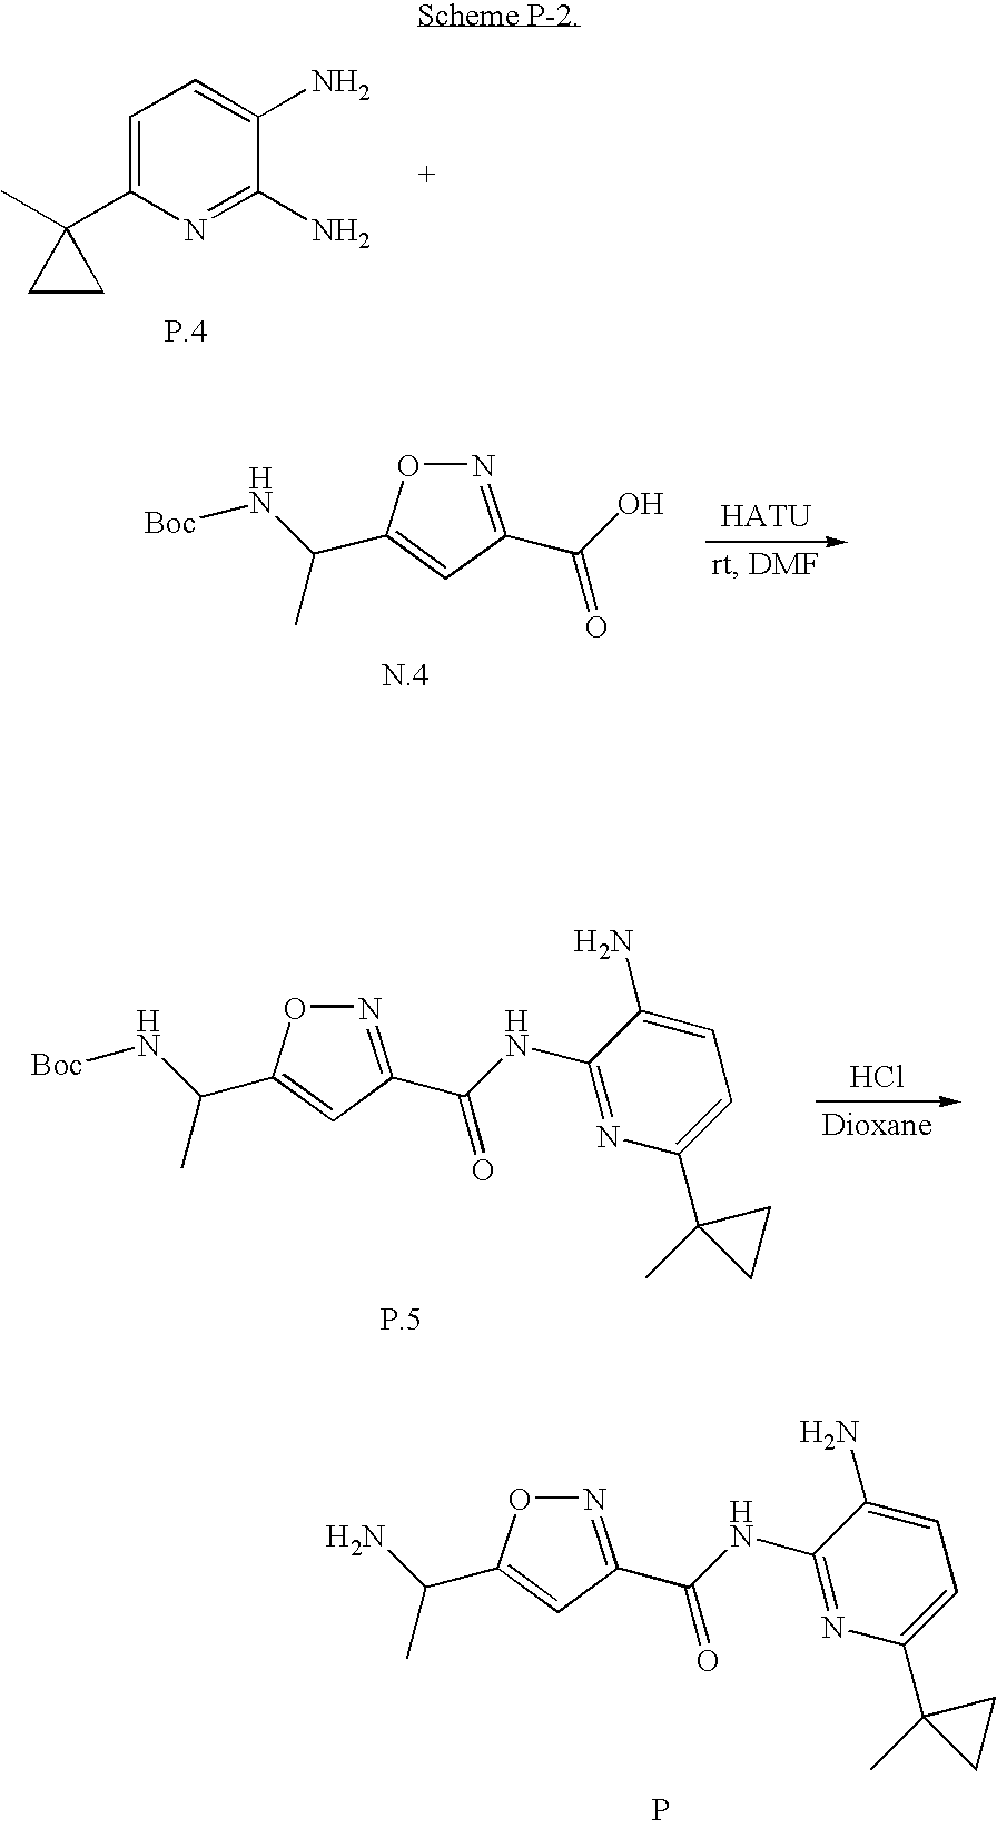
C1=C(C2(C)CC2)N=C(N)C(N)=C1.N1=C(C(O)=O)C=C(C(N[Boc])C)O1.N1=C(C(NC2=NC(C3(C)CC3)=CC=C2N)=O)C=C(C(N[Boc])C)O1.Cl.N1=C(C(NC2=NC(C3(C)CC3)=CC=C2N)=O)C=C(C(N)C)O1.P
